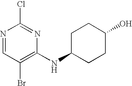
N1=CC(Br)=C(NC2CCC(O)CC2)N=C1Cl
